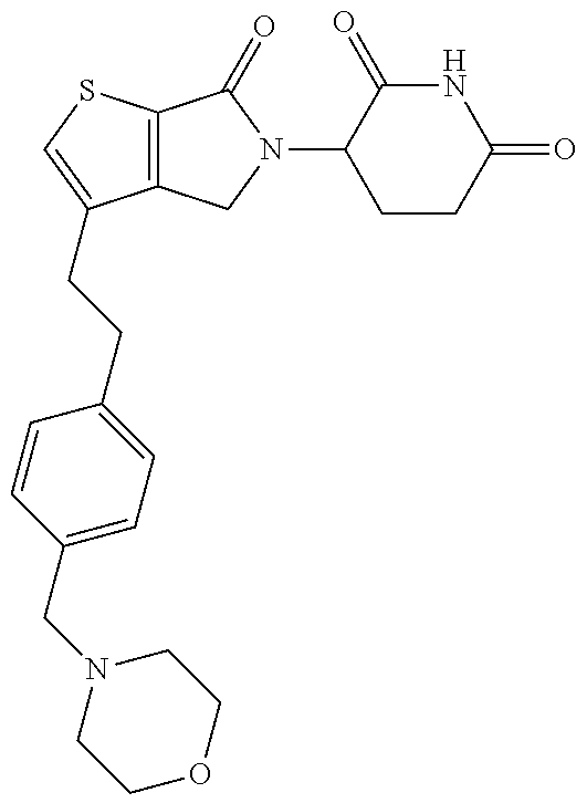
C12=C(SC=C1CCC1=CC=C(CN3CCOCC3)C=C1)C(=O)N(C1CCC(=O)NC1=O)C2
